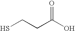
O=C(O)CCS
